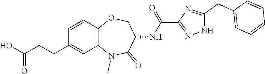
C1(CCC(O)=O)=CC2=C(C=C1)OCC(NC(C1=NNC(CC3=CC=CC=C3)=N1)=O)C(=O)N2C
